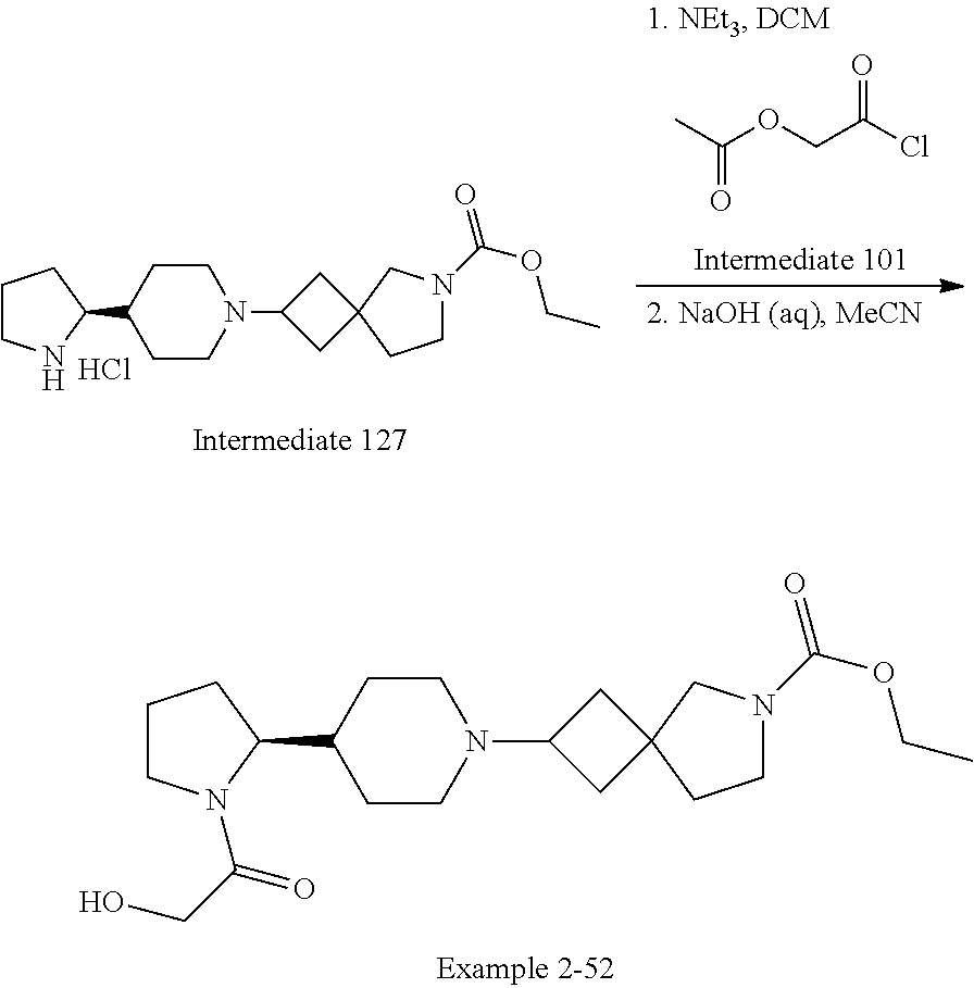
CC(OCC(Cl)=O)=O.C1CNC(C2CCN(C3CC4(C3)CCN(C(=O)OCC)C4)CC2)C1.Cl.C1CN(C(=O)CO)C(C2CCN(C3CC4(C3)CCN(C(=O)OCC)C4)CC2)C1
